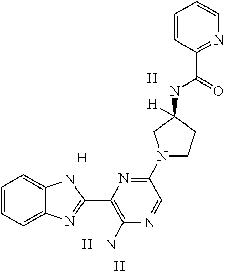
[H].C1=CC=C2C(=C1)NC(C1=C(N)N=CC(N3CCC([H])(NC(=O)C4=NC=CC=C4)C3)=N1)=N2.[H].[H].[H]
